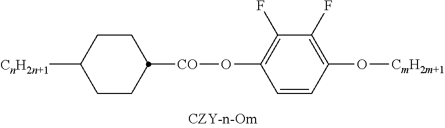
C1CC([CnH2n+1])CCC1[CO]OC1=C(F)C(F)=C(O[CmH2m+1])C=C1
